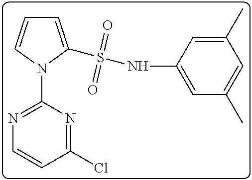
C1(C)=CC(NS(=O)(=O)C2=CC=CN2C2=NC=CC(Cl)=N2)=CC(C)=C1
